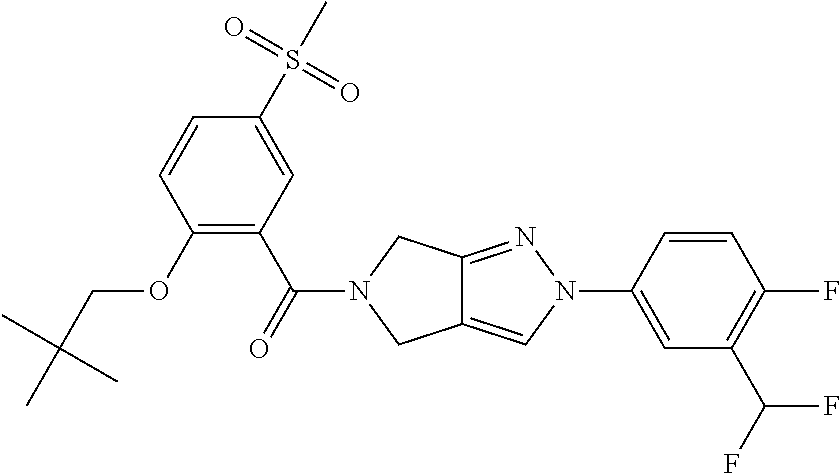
O(C1=C(C(=O)N2CC3=CN(C4=CC(C(F)F)=C(F)C=C4)N=C3C2)C=C(S(C)(=O)=O)C=C1)CC(C)(C)C
